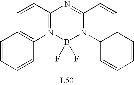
N12=C(C=CC3=C1C=CC=C3)N=C1N(B2(F)F)C2C(C=C1)C=CC=C2
